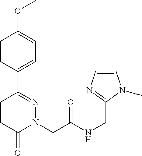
C1=CC(C2=NN(CC(NCC3=NC=CN3C)=O)C(=O)C=C2)=CC=C1OC
